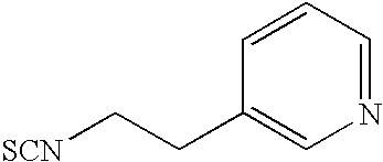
C1=CC=NC=C1CC[SCN]
